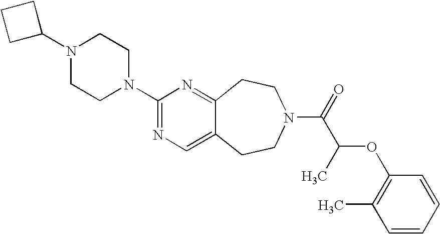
C1C(N2CCN(C3=NC=C4C(=N3)CCN(C(C(OC3=C(C)C=CC=C3)C)=O)CC4)CC2)CC1
